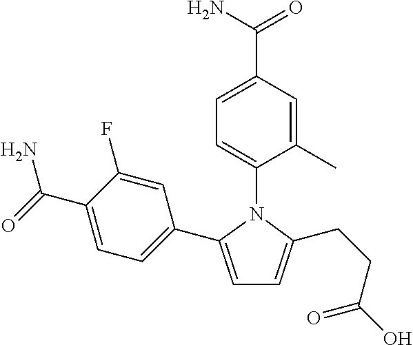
C1=C(C(N)=O)C=C(C)C(N2C(C3=CC=C(C(=O)N)C(F)=C3)=CC=C2CCC(O)=O)=C1
